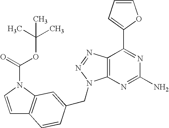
C1=CC=C(C2=NC(N)=NC3=C2N=NN3CC2=CC3=C(C=CN3C(=O)OC(C)(C)C)C=C2)O1
